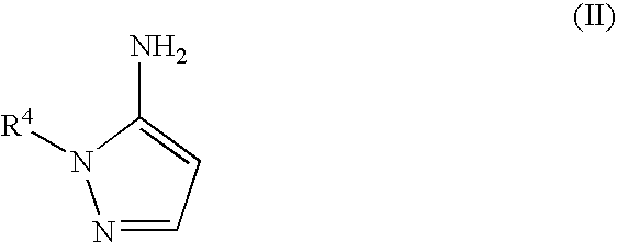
N1=CC=C(N)N1[R4]
